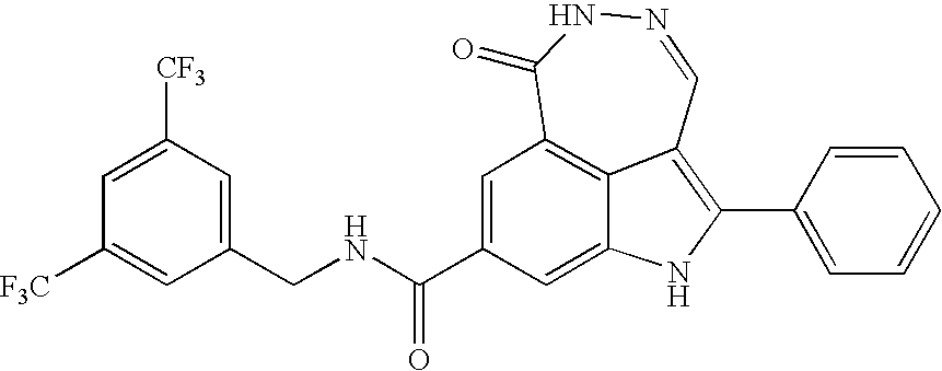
N1=CC2=C(C3=CC=CC=C3)NC3=CC(C(NCC4=CC([CF3])=CC([F3C])=C4)=O)=CC(=C23)C(=O)N1
